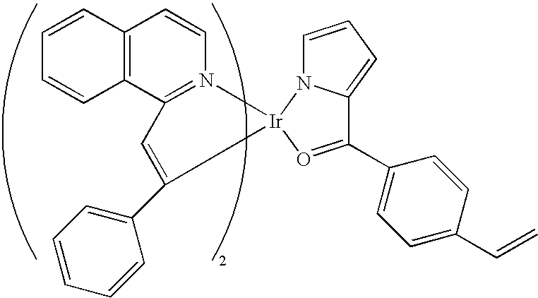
C12=C(C3=N(C=C1)[Ir]1(C(C4=CC=CC=C4)=C3)N3C=CC=C3C(C3=CC=C(C=C)C=C3)=O1)C=CC=C2
